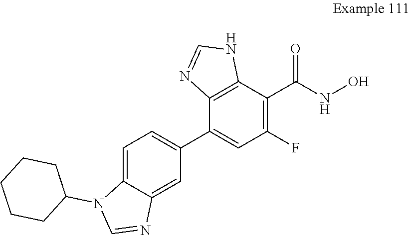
C12=C(C(C3=CC=C4C(=C3)N=CN4C3CCCCC3)=CC(F)=C1C(NO)=O)N=CN2
